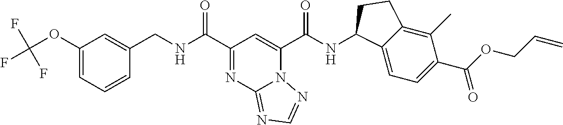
C(NC(C1=NC2=NC=NN2C(C(NC2C3=CC=C(C(OCC=C)=O)C(C)=C3CC2)=O)=C1)=O)C1=CC(OC(F)(F)F)=CC=C1
